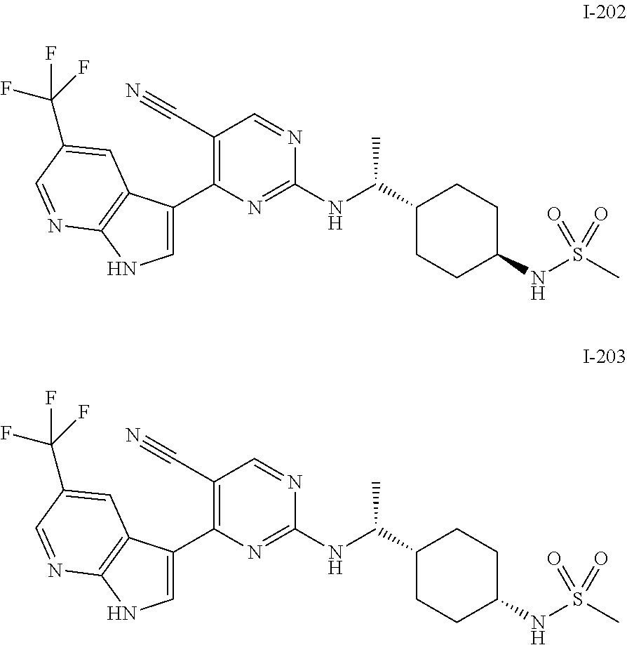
C1=C(C2=C(C#N)C=NC(NC(C3CCC(NS(C)(=O)=O)CC3)C)=N2)C2=C(N1)N=CC(C(F)(F)F)=C2.C1=C(C2=C(C#N)C=NC(NC(C3CCC(NS(C)(=O)=O)CC3)C)=N2)C2=C(N1)N=CC(C(F)(F)F)=C2
